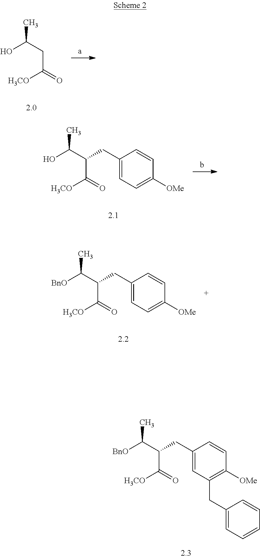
OC(CC(=O)[H3CO])C.OC(C(C(=O)[H3CO])CC1=CC=C([OMe])C=C1)C.[BnO]C(C(C(=O)[H3CO])CC1=CC=C([OMe])C=C1)C.[BnO]C(C(C(=O)[H3CO])CC1=CC(CC2=CC=CC=C2)=C([OMe])C=C1)C
